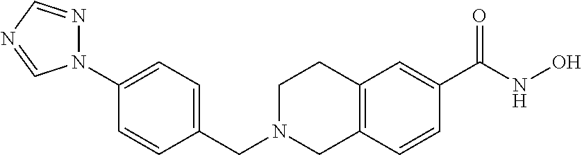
C1(CN2CC3=C(CC2)C=C(C(=O)NO)C=C3)=CC=C(N2N=CN=C2)C=C1
